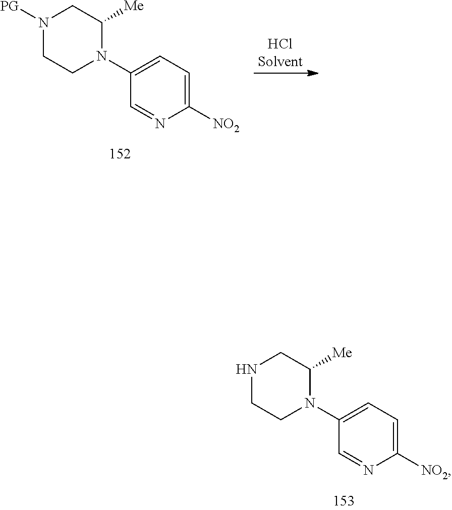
N1CCN(C2=CC=C([NO2])N=C2)C([Me])C1.N1([PG])CCN(C2=CC=C([NO2])N=C2)C([Me])C1
